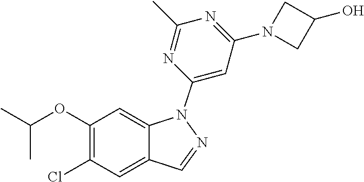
C(C)(OC1=C(Cl)C=C2C(=C1)N(C1=CC(N3CC(O)C3)=NC(C)=N1)N=C2)C
